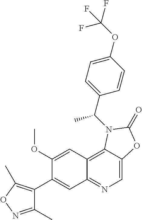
C1(C2=CC3=NC=C4C(=C3C=C2OC)N(C(C2=CC=C(OC(F)(F)F)C=C2)C)C(=O)O4)=C(C)ON=C1C
